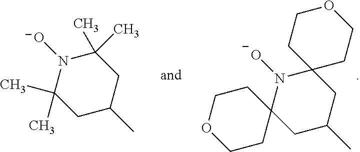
N1([O-])C(C)(C)CC(C)CC1(C)C.C1CC2(CCO1)N([O-])C1(CC(C)C2)CCOCC1
